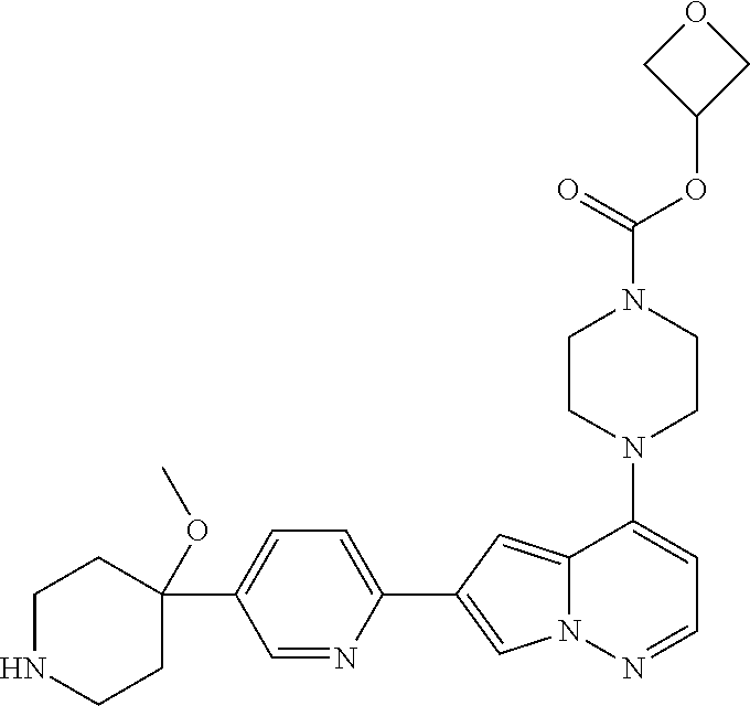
N1(C2=CC=NN3C2=CC(C2=CC=C(C4(OC)CCNCC4)C=N2)=C3)CCN(C(OC2COC2)=O)CC1
